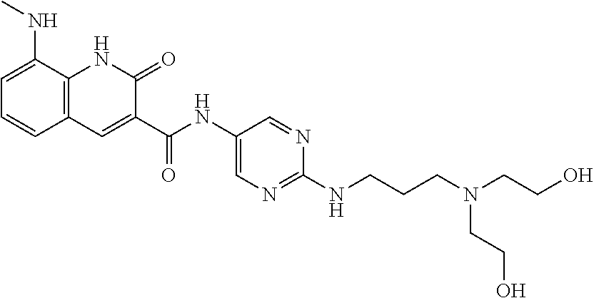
C1=C(NC)C2=C(C=C1)C=C(C(NC1=CN=C(NCCCN(CCO)CCO)N=C1)=O)C(=O)N2
